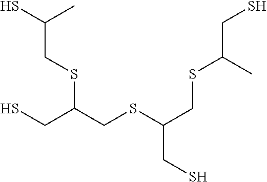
C(SC(CSC(CSC(CS)C)CS)CS)C(S)C
